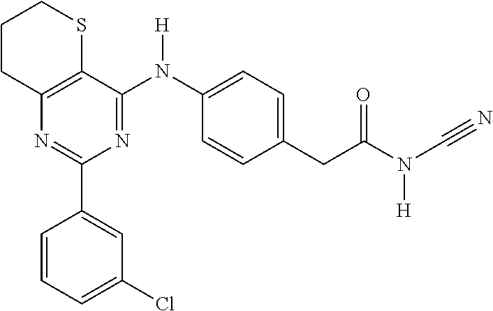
N1=C(N(C2=CC=C(CC(N(C#N)[H])=O)C=C2)[H])C2=C(N=C1C1=CC(Cl)=CC=C1)CCCS2
